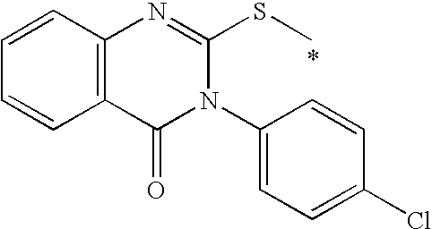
C1=CC2=C(C=C1)C(=O)N(C1=CC=C(Cl)C=C1)C(SC)=N2
